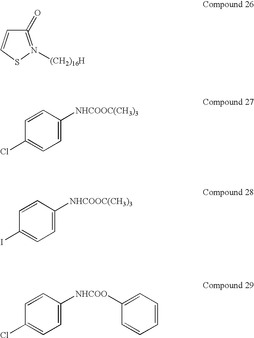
C1(=O)=N([(CH2)16H])SC=C1.C1=CC([NHCOOC(CH3)3])=CC=C1Cl.C1=CC([NHCOOC(CH3)3])=CC=C1I.C1=CC([NHCOO]C2=CC=CC=C2)=CC=C1Cl
